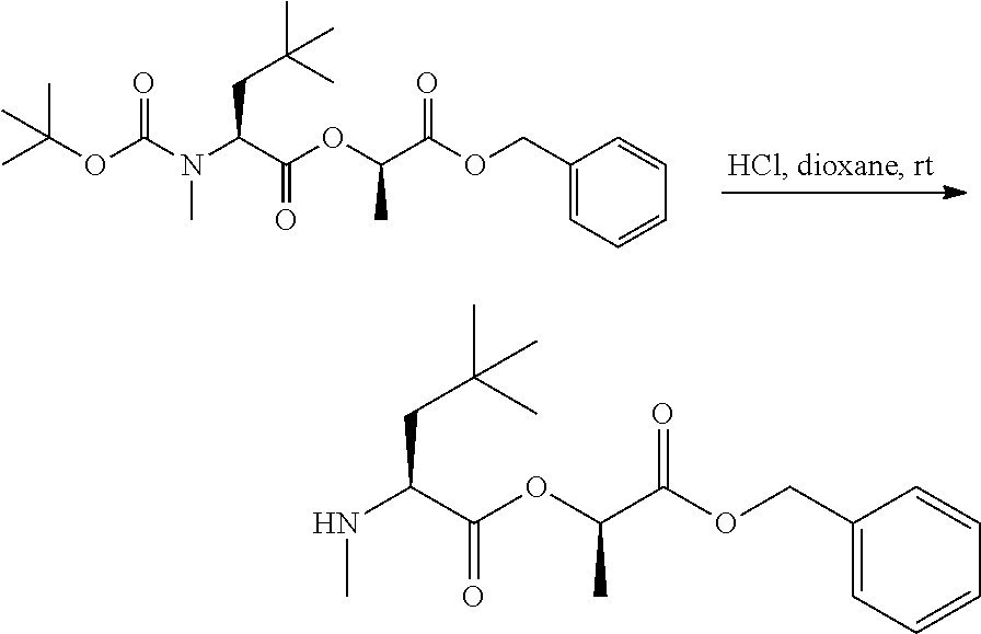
CC(OC(N(C(C(OC(C(OCC1=CC=CC=C1)=O)C)=O)CC(C)(C)C)C)=O)(C)C.N(C(C(OC(C(OCC1=CC=CC=C1)=O)C)=O)CC(C)(C)C)C
